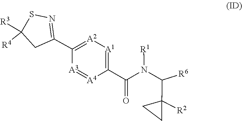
N([R1])(C(C1([R2])CC1)[R6])C(=O)C1=[A1][A2]=C(C2=NSC([R4])([R3])C2)[A3]=[A4]1
